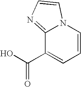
C12=NC=CN1C=CC=C2C(O)=O
